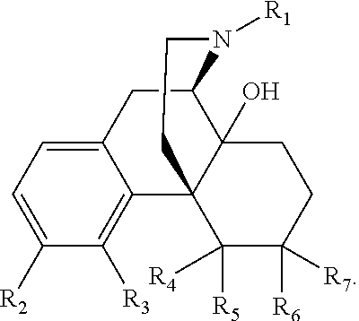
C1([R2])=CC=C2C(=C1[R3])C13C(O)(C(C2)N([R1])CC1)CCC([R6])([R7])C3([R5])[R4]
